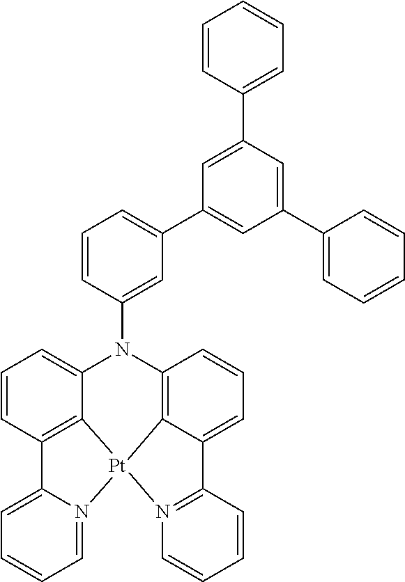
C12=CC=CC=N1[Pt]13C4=C2C=CC=C4N(C2=CC(C4=CC(C5=CC=CC=C5)=CC(C5=CC=CC=C5)=C4)=CC=C2)C2=C1C(=CC=C2)C1=N3C=CC=C1
